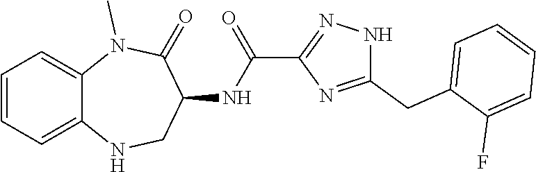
C1=CC=C2C(=C1)N(C)C(=O)C(NC(=O)C1=NNC(CC3=CC=CC=C3F)=N1)CN2
